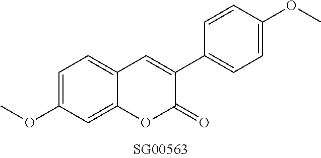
O(C1=CC=C2C(=C1)OC(=O)C(C1=CC=C(OC)C=C1)=C2)C
